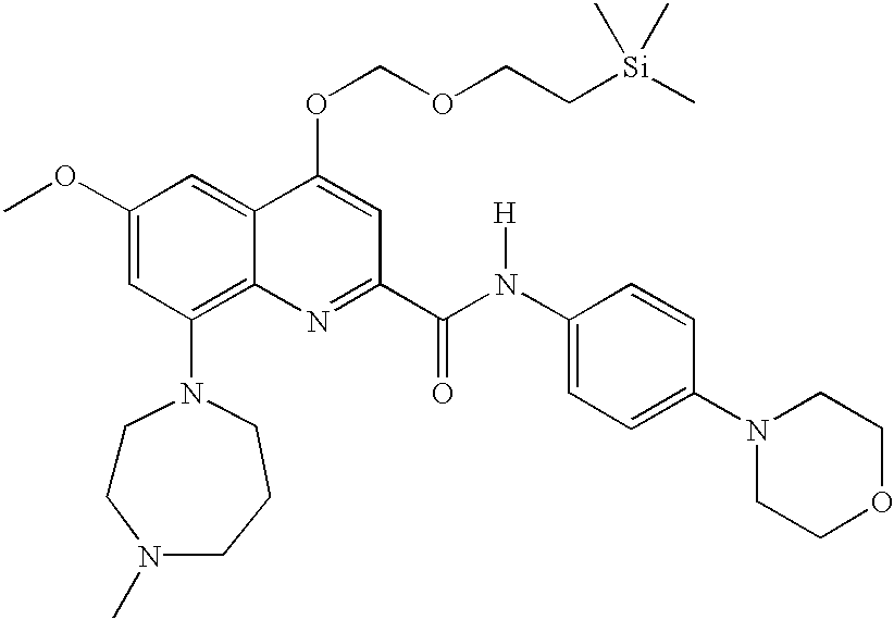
C1(OC)=CC(N2CCN(C)CCC2)=C2C(=C1)C(OCOCC[Si](C)(C)C)=CC(C(N(C1=CC=C(N3CCOCC3)C=C1)[H])=O)=N2
